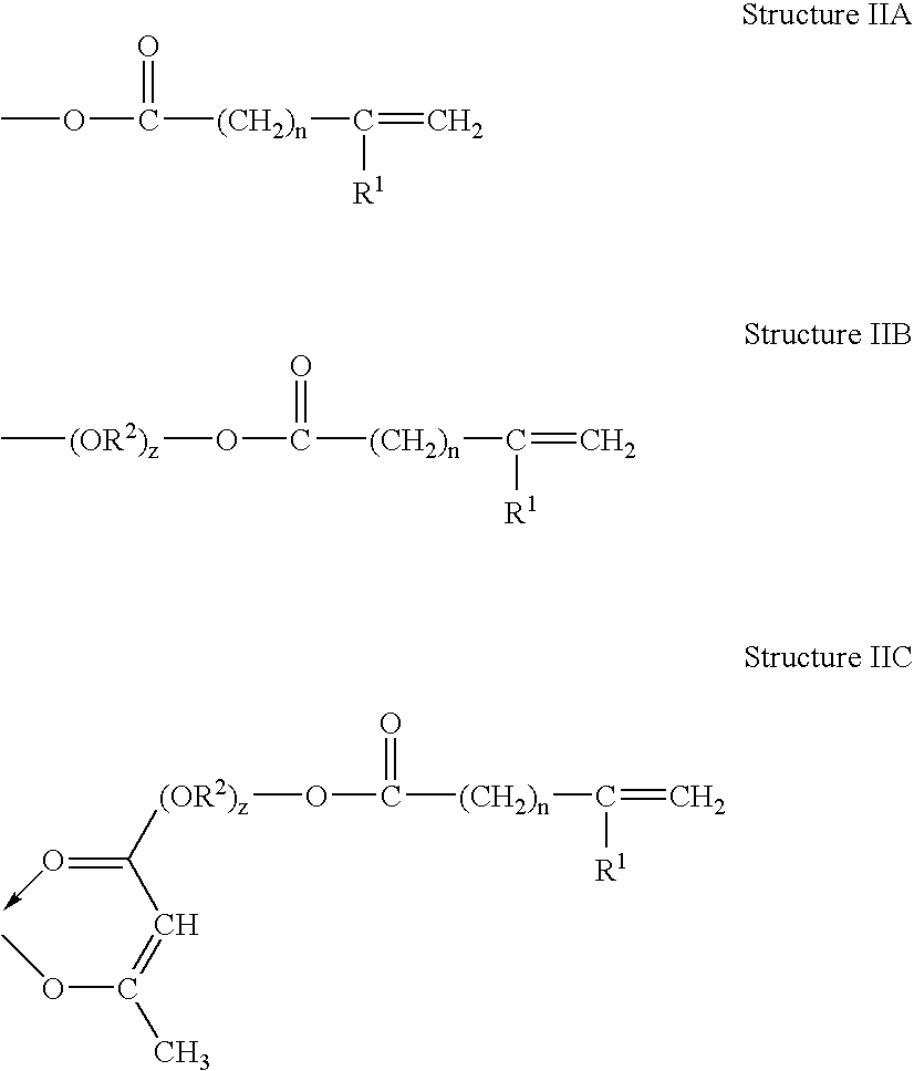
COC([(CH2)n]C(=C)[R1])=O.[(OR2)z](OC([(CH2)n]C(=C)[R1])=O)C.[(OR2)z](OC([(CH2)n]C(=C)[R1])=O)C(C=C(C)OC)=O->C
